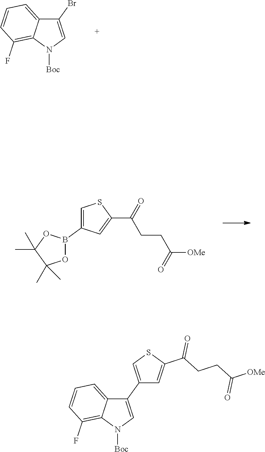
C1(Br)=CN([Boc])C2=C(F)C=CC=C12.C1(B2OC(C)(C)C(C)(C)O2)=CSC(C(=O)CCC(=O)[OMe])=C1.C1(C2=CSC(C(CCC([OMe])=O)=O)=C2)=CN([Boc])C2=C(F)C=CC=C12
